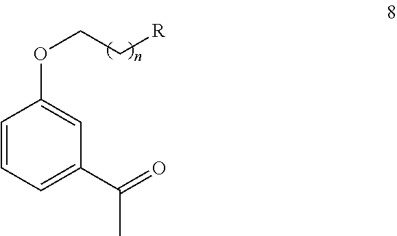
C1=CC=C(C(C)=O)C=C1OCC[R]
